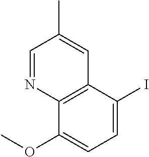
C1=NC2=C(C=C1C)C(I)=CC=C2OC
